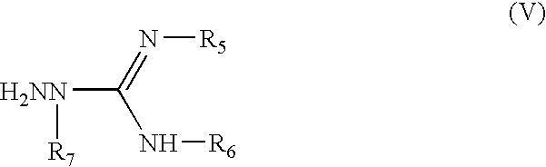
[H2NN](C(=N[R5])N[R6])[R7]
